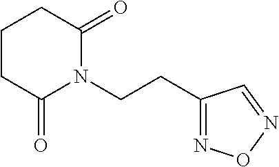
C1CC(=O)N(CCC2=NON=C2)C(=O)C1
